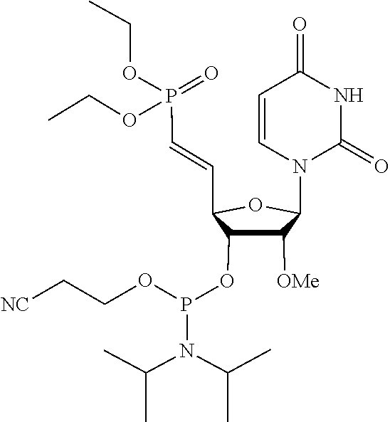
N(P(OC1C([OMe])C(N2C(=O)NC(=O)C=C2)OC1C=CP(=O)(OCC)OCC)OCC[NC])(C(C)C)C(C)C
